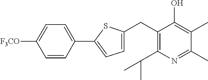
C1(CC2=C(C(C)C)N=C(C)C(C)=C2O)=CC=C(C2=CC=C([F3CO])C=C2)S1
